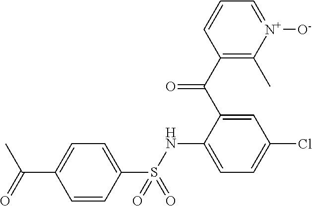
C1(C(C2=CC(Cl)=CC=C2NS(C2=CC=C(C(C)=O)C=C2)(=O)=O)=O)=C(C)[N+]([O-])=CC=C1
